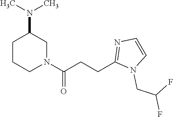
N1(C(CCC2=NC=CN2CC(F)F)=O)CC(N(C)C)CCC1
